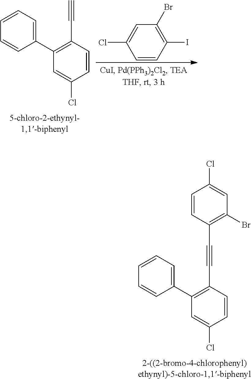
C1(C2=CC=CC=C2)=C(C#CC2=C(Br)C=C(Cl)C=C2)C=CC(Cl)=C1.C1(C2=CC=CC=C2)=C(C#C)C=CC(Cl)=C1.C1(Br)=C(I)C=CC(Cl)=C1
